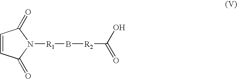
C1=CC(=O)N([R1]B[R2]C(=O)O)C1=O
